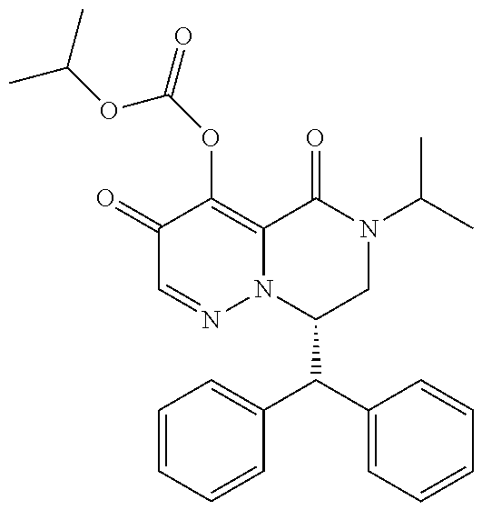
C1(=O)C=NN2C(=C1OC(OC(C)C)=O)C(=O)N(C(C)C)CC2C(C1=CC=CC=C1)C1=CC=CC=C1
